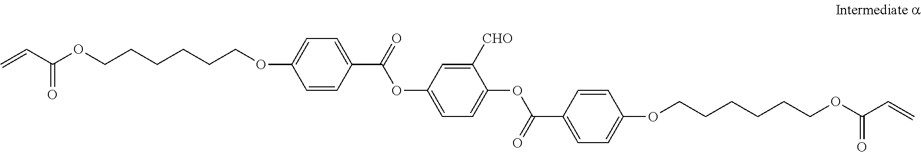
C=CC(OCCCCCCOC1=CC=C(C(OC2=CC=C(OC(C3=CC=C(OCCCCCCOC(C=C)=O)C=C3)=O)C([CHO])=C2)=O)C=C1)=O
